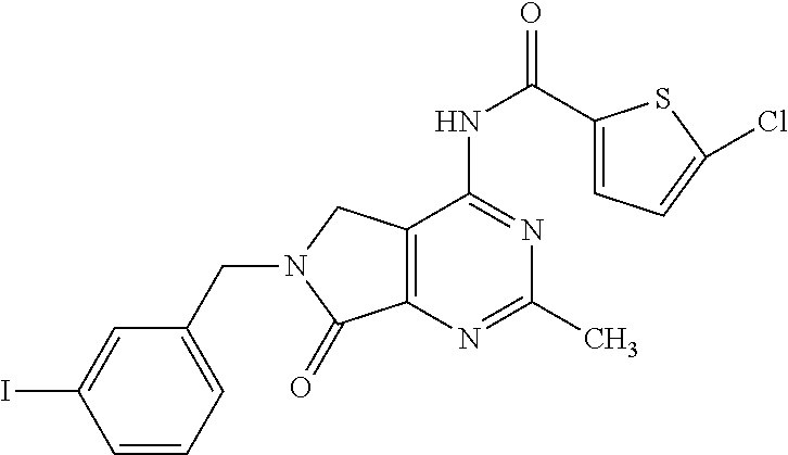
IC1=CC(CN2C(=O)C3=C(C2)C(NC(C2=CC=C(Cl)S2)=O)=NC(C)=N3)=CC=C1
